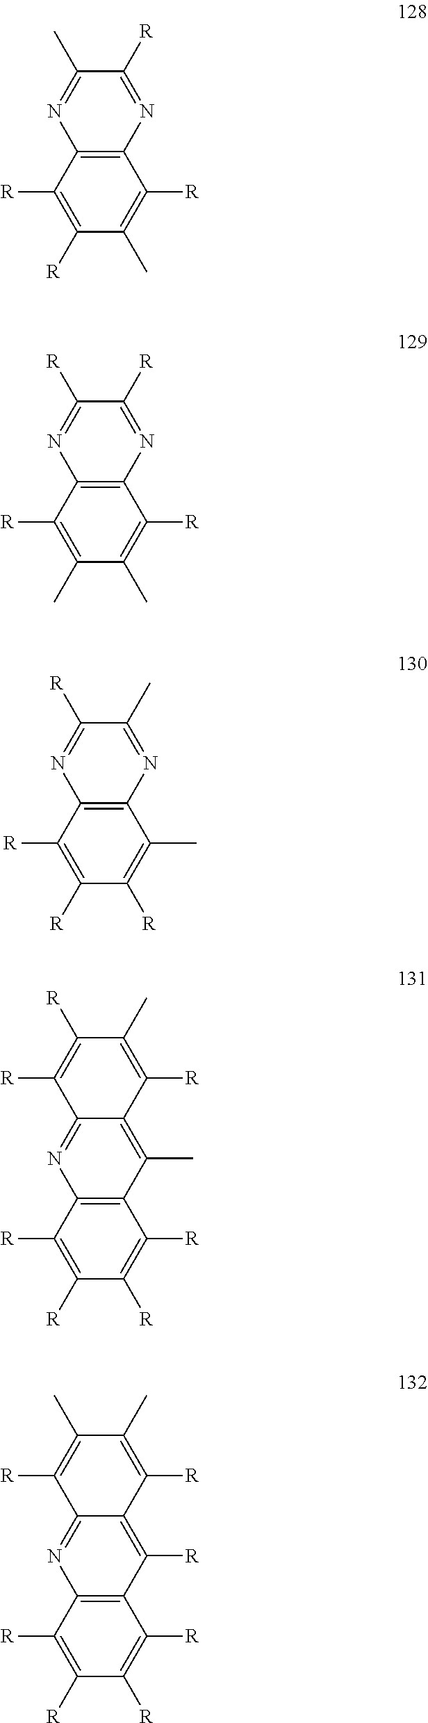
C12=C(N=C([R])C(C)=N1)C([R])=C(C)C([R])=C2[R].C12=C(N=C([R])C([R])=N1)C([R])=C(C)C(C)=C2[R].C12=C(N=C(C)C([R])=N1)C(C)=C([R])C([R])=C2[R].C12=NC3=C(C(C)=C1C([R])=C(C)C([R])=C2[R])C([R])=C([R])C([R])=C3[R].C12=NC3=C(C([R])=C1C([R])=C(C)C(C)=C2[R])C([R])=C([R])C([R])=C3[R]
